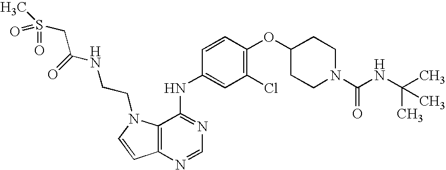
C12=C(N=CN=C1NC1=CC(Cl)=C(OC3CCN(C(NC(C)(C)C)=O)CC3)C=C1)C=CN2CCNC(CS(C)(=O)=O)=O
